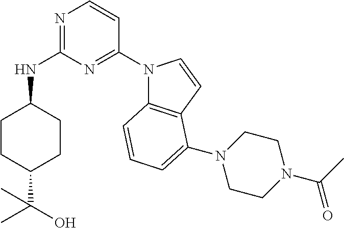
C1CC(C(C)(O)C)CCC1NC1=NC=CC(N2C3=C(C=C2)C(N2CCN(C(=O)C)CC2)=CC=C3)=N1
